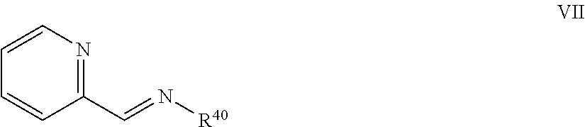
C1=CN=C(C=N[R40])C=C1
